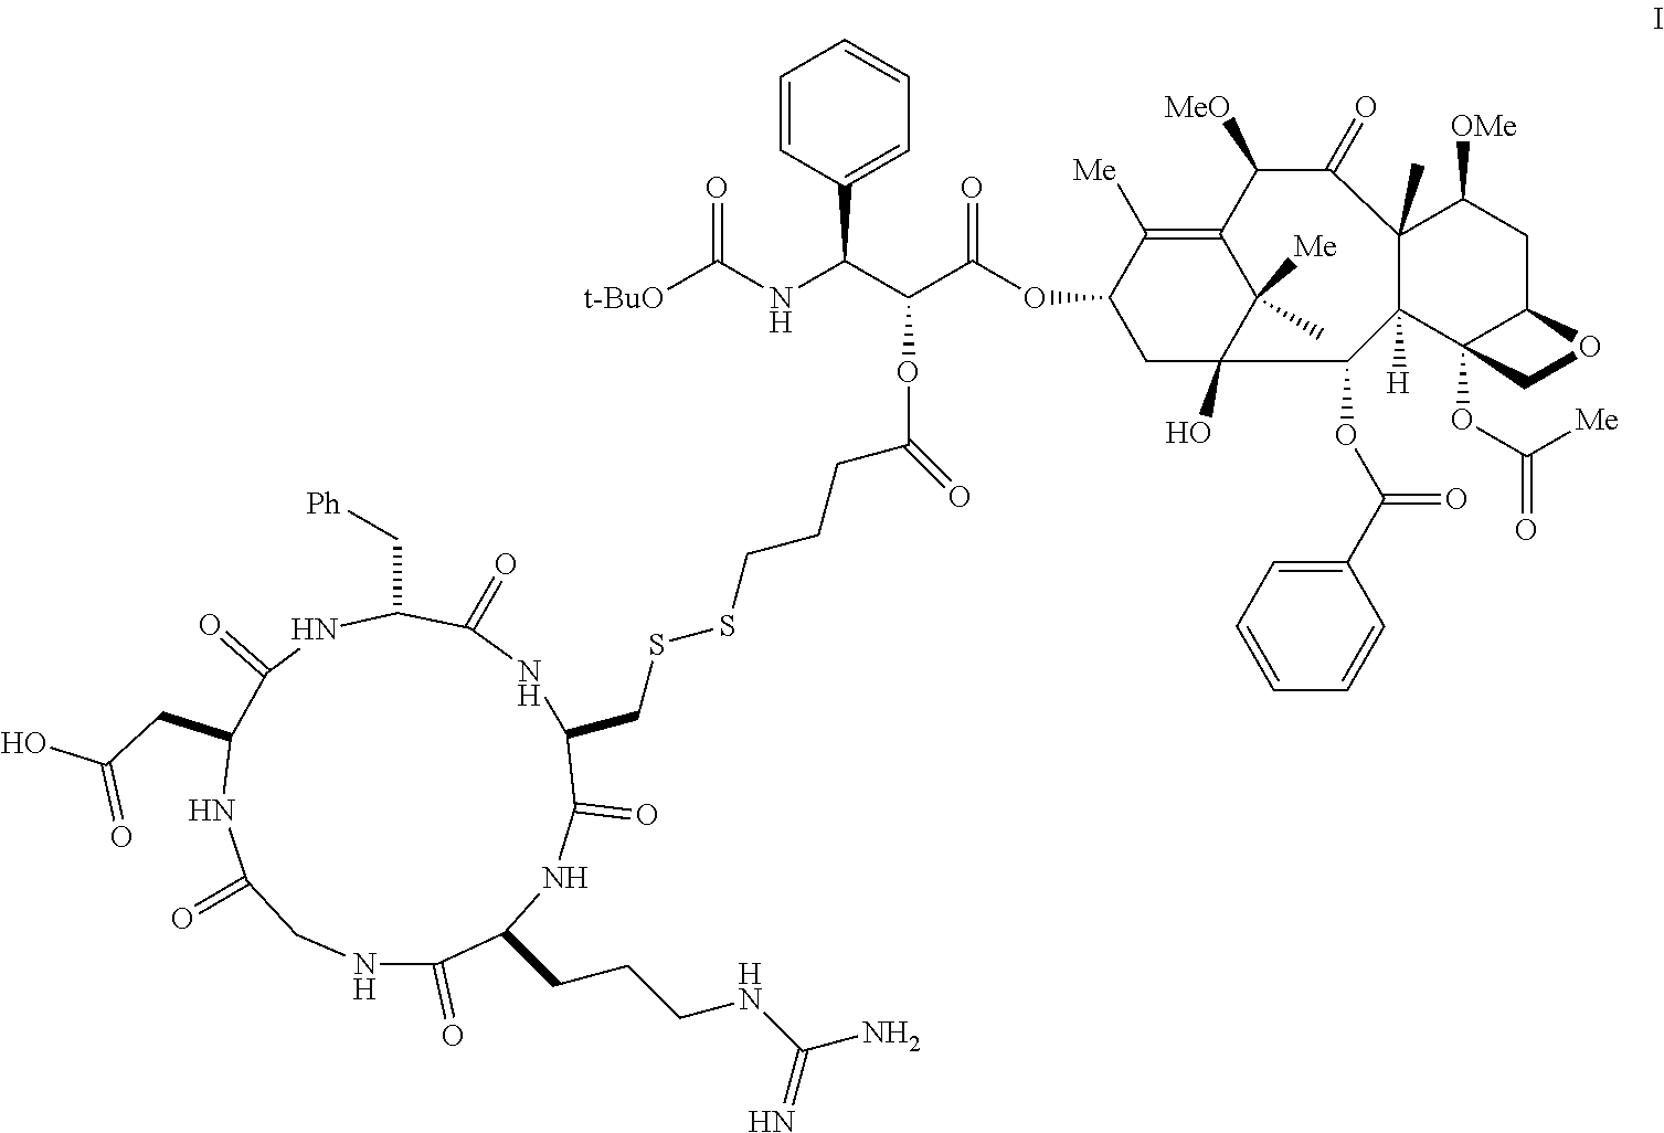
O(C(C(C1=CC=CC=C1)NC([t-BuO])=O)C(OC1CC2(O)C([Me])(C)C(=C1[Me])C([MeO])C(=O)C1(C)C([H])(C2OC(C2=CC=CC=C2)=O)C2(OC(=O)[Me])C(CC1[OMe])OC2)=O)C(=O)CCCSSCC1C(=O)NC(CCCNC(N)=N)C(=O)NCC(=O)NC(CC(O)=O)C(=O)NC(C[Ph])C(=O)N1
